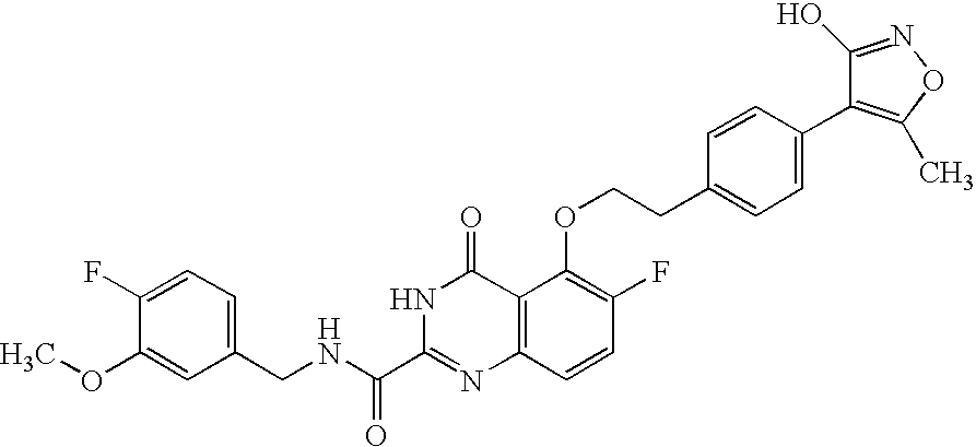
C1(CNC(C2=NC3=C(C(=O)N2)C(OCCC2=CC=C(C4=C(C)ON=C4O)C=C2)=C(F)C=C3)=O)=CC=C(F)C(OC)=C1
